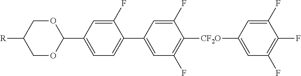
C1(C2=CC=C(C3=CC(F)=C([CF2O]C4=CC(F)=C(F)C(F)=C4)C(F)=C3)C(F)=C2)OCC([R])CO1
